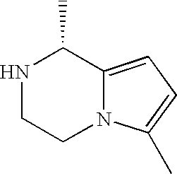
N1CCN2C(=CC=C2C)C1C
